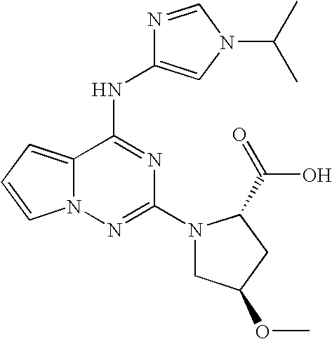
C12=CC=CN1N=C(N1CC(OC)CC1C(O)=O)N=C2NC1=CN(C(C)C)C=N1
